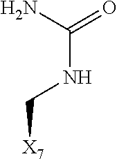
[X7]CNC(N)=O
